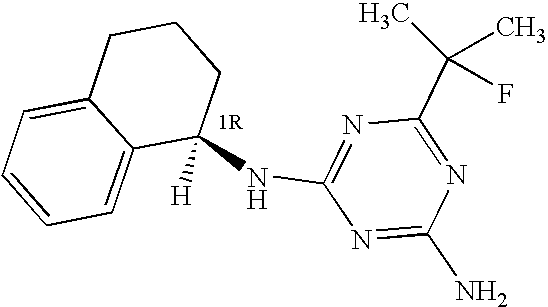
C1(NC2=NC(C(C)(C)F)=NC(N)=N2)([H])CCCC2=CC=CC=C12
